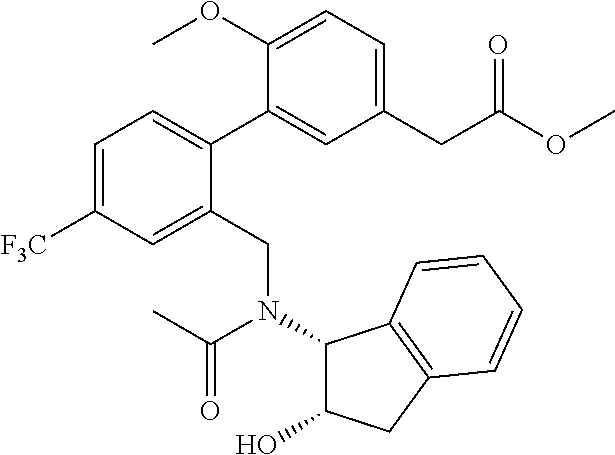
C1=C([F3C])C=C(CN(C(C)=O)C2C(O)CC3=C2C=CC=C3)C(C2=CC(CC(OC)=O)=CC=C2OC)=C1
